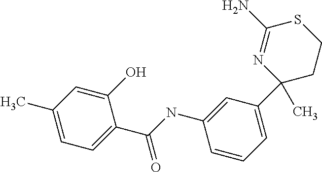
CC1(C2=CC=CC(NC(C3=CC=C(C)C=C3O)=O)=C2)N=C(N)SCC1
